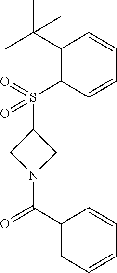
C1(S(C2CN(C(C3=CC=CC=C3)=O)C2)(=O)=O)=C(C(C)(C)C)C=CC=C1
